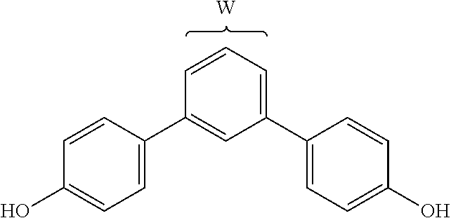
[W].C1(C2=CC(C3=CC=C(O)C=C3)=CC=C2)=CC=C(O)C=C1
